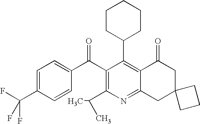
C1(C2=C3C(=NC(C(C)C)=C2C(C2=CC=C(C(F)(F)F)C=C2)=O)CC2(CC3=O)CCC2)CCCCC1
